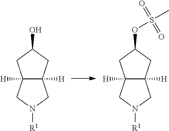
C12([H])C([H])(CN([R1])C1)CC(O)C2.C12([H])C([H])(CN([R1])C1)CC(OS(C)(=O)=O)C2
